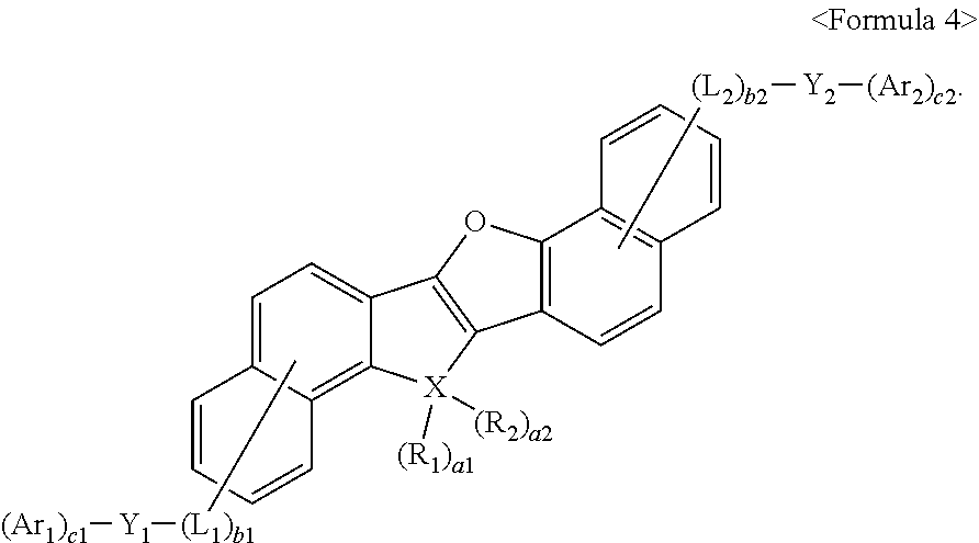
[(L2)b2]([Y2][(Ar2)c2])C.[(L1)b1]([Y1][(Ar1)c1])C.C12=C(C=CC=C1)C=CC1=C2OC2=C1[X]([(R1)a1])([(R2)a2])C1=C3C(=CC=C12)C=CC=C3
